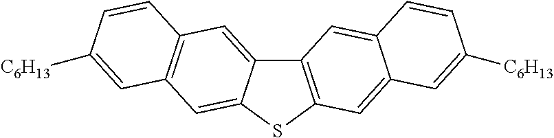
C12=C(SC3=CC4=C(C=C13)C=CC([C6H13])=C4)C=C1C(=C2)C=CC([C6H13])=C1
